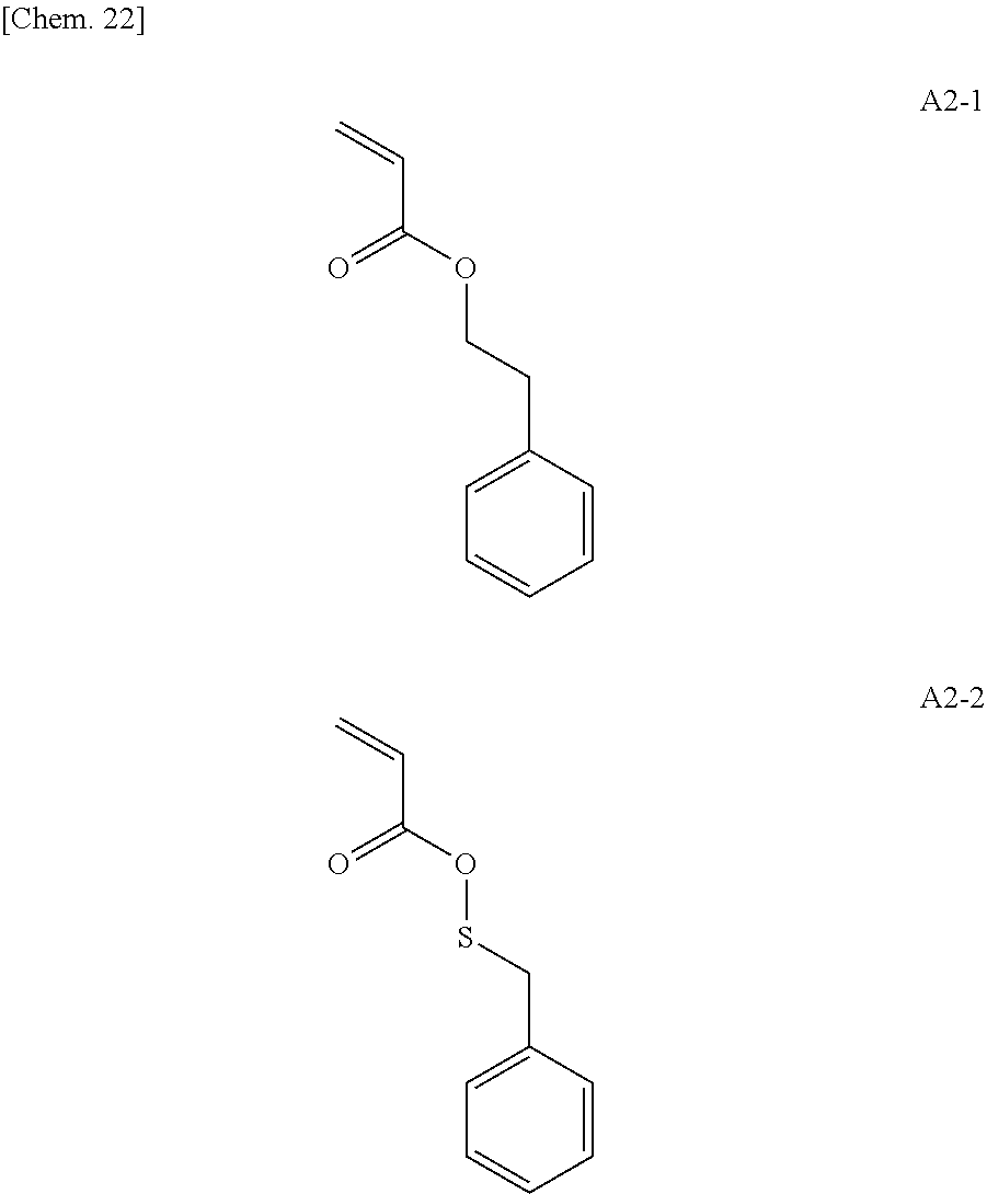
C1=CC(CCOC(C=C)=O)=CC=C1.C1=CC(CSOC(C=C)=O)=CC=C1
